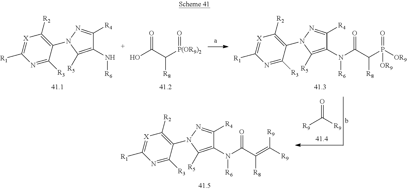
C1(N[R6])=C([R5])N(C2=C([R2])[X]=C([R1])N=C2[R3])N=C1[R4].C(C([R8])[P(OR9)2]=O)(O)=O.C1(N([R6])C(C([R8])P(=O)([OR9])[OR9])=O)=C([R5])N(C2=C([R2])[X]=C([R1])N=C2[R3])N=C1[R4].[R9]C([R9])=O.C1(N([R6])C(C([R8])=C([R9])[R9])=O)=C([R5])N(C2=C([R2])[X]=C([R1])N=C2[R3])N=C1[R4]
